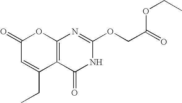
C12=C(C(=O)NC(OCC(=O)OCC)=N1)C(CC)=CC(=O)O2
